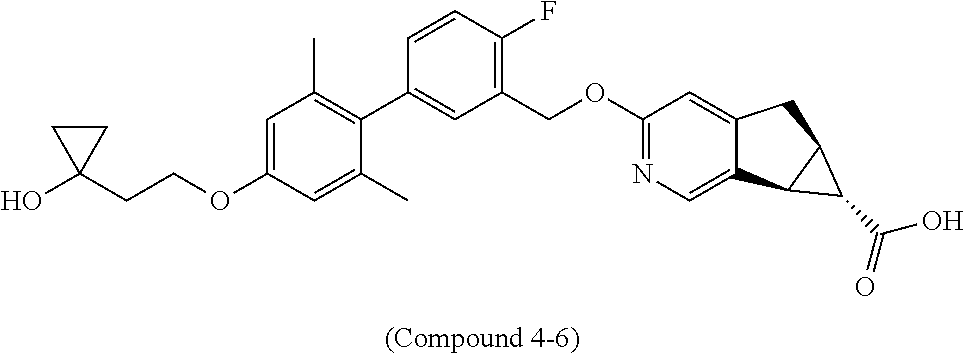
C1=C(OCCC2(O)CC2)C=C(C)C(C2=CC(COC3=NC=C4C(=C3)CC3C4C3C(O)=O)=C(F)C=C2)=C1C
